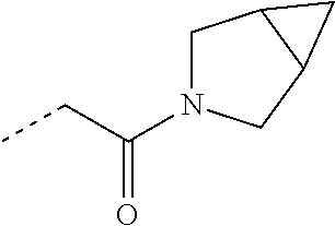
N1(C(CC)=O)CC2C(C1)C2
